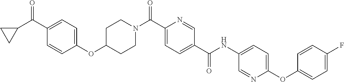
C1(C(C2CC2)=O)=CC=C(OC2CCN(C(C3=CC=C(C(NC4=CC=C(OC5=CC=C(F)C=C5)N=C4)=O)C=N3)=O)CC2)C=C1
